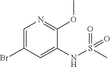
C1=C(Br)C=C(NS(C)(=O)=O)C(OC)=N1
